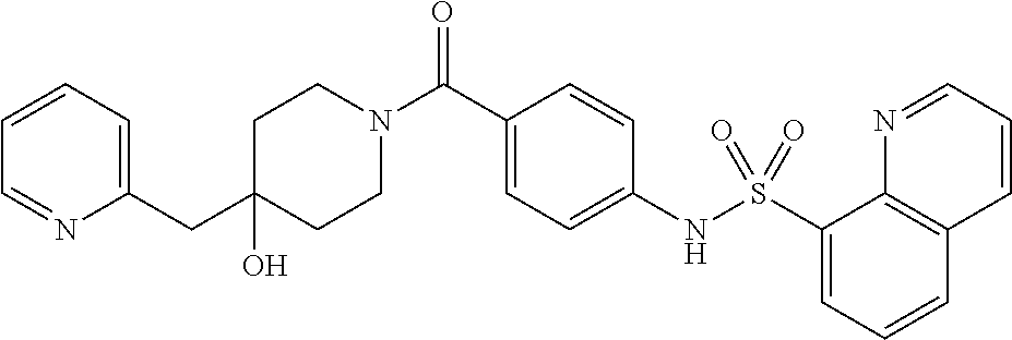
C1(O)(CC2=CC=CC=N2)CCN(C(C2=CC=C(NS(C3=CC=CC4=C3N=CC=C4)(=O)=O)C=C2)=O)CC1
